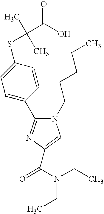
C(C1=CN(CCCCC)C(C2=CC=C(SC(C)(C)C(O)=O)C=C2)=N1)(N(CC)CC)=O
